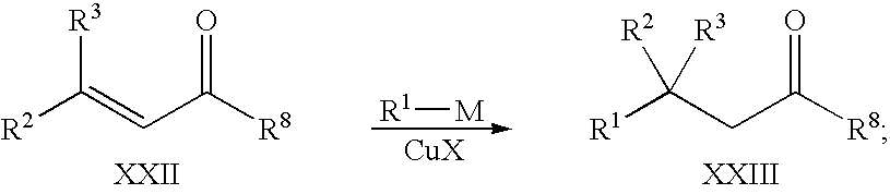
[R3]C(=CC([R8])=O)[R2].[R1][M].[R3]C(CC([R8])=O)([R1])[R2]
